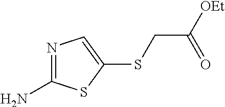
N1=C(N)SC(SCC(=O)[OEt])=C1
